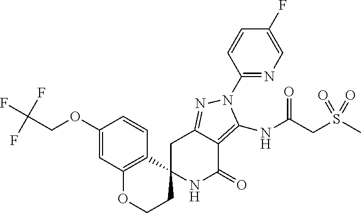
C1C2=NN(C3=NC=C(F)C=C3)C(NC(CS(C)(=O)=O)=O)=C2C(=O)NC12CCOC1=C2C=CC(OCC(F)(F)F)=C1
